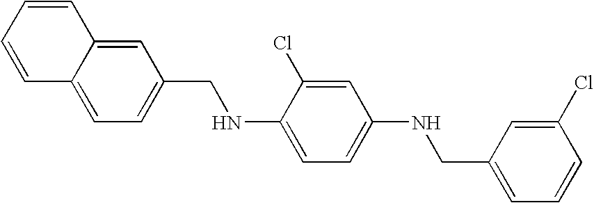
N(C1=CC=C(NCC2=CC=CC(Cl)=C2)C=C1Cl)CC1=CC=C2C(=C1)C=CC=C2
